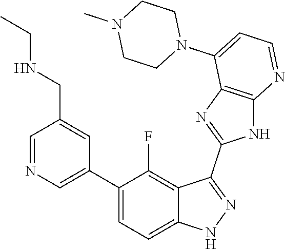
C1=NC=C(C2=CC=C3C(=C2F)C(C2=NC4=C(N2)N=CC=C4N2CCN(C)CC2)=NN3)C=C1CNCC
